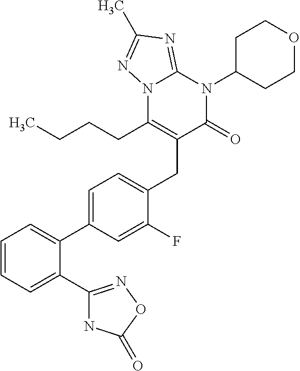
C1=CC=C(C2=NOC(=O)N2)C(C2=CC=C(CC3=C(CCCC)N4C(=NC(C)=N4)N(C4CCOCC4)C3=O)C(F)=C2)=C1
